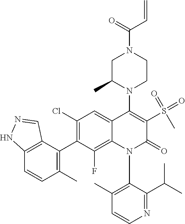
C1=CN=C(C(C)C)C(N2C(=O)C(S(=O)(C)=O)=C(N3C(C)CN(C(C=C)=O)CC3)C3=CC(Cl)=C(C4=C(C)C=CC5=C4C=NN5)C(F)=C23)=C1C
